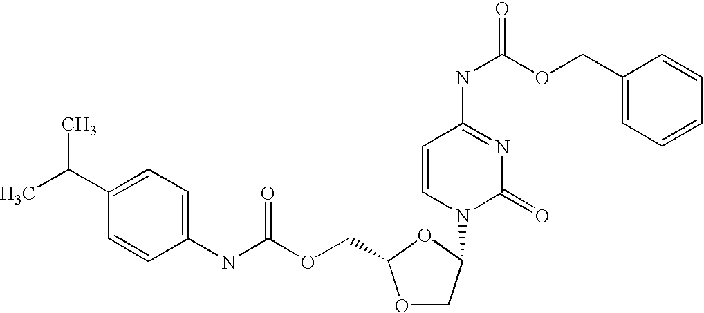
C1=C(C(C)C)C=CC(NC(OCC2OCC(N3C(=O)N=C(NC(OCC4=CC=CC=C4)=O)C=C3)O2)=O)=C1
